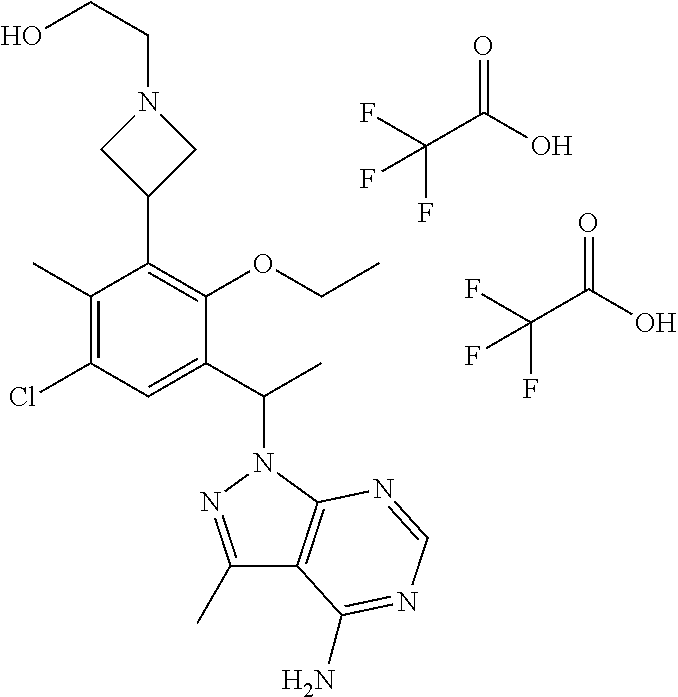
C1(C2=C(OCC)C(C(N3N=C(C)C4=C3N=CN=C4N)C)=CC(Cl)=C2C)CN(CCO)C1.O=C(C(F)(F)F)O.O=C(C(F)(F)F)O
